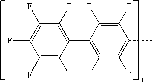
FC1=C(F)C(F)=C(C2=C(F)C(F)=C(C)C(F)=C2F)C(F)=C1F
